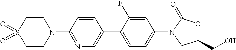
C1CN(C2=NC=C(C3=CC=C(N4C(=O)OC(CO)C4)C=C3F)C=C2)CCS1(=O)=O
